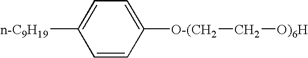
C1=C([O-(CH2]C[O)6H])C=CC([n-C9H19])=C1
